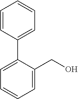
C1=C(CO)C(C2=CC=CC=C2)=CC=C1
